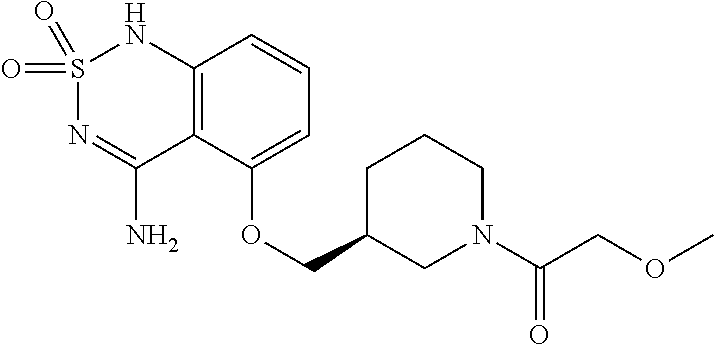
C12=C(C(OCC3CN(C(COC)=O)CCC3)=CC=C1)C(N)=NS(=O)(=O)N2
